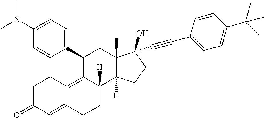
C1(C2=CC=C(N(C)C)C=C2)C2=C3C(=CC(=O)CC3)CCC2([H])C2([H])C(C)(C1)C(C#CC1=CC=C(C(C)(C)C)C=C1)(O)CC2
